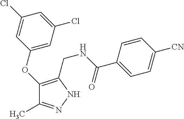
C1(OC2=C(CNC(C3=CC=C([CN])C=C3)=O)NN=C2C)=CC(Cl)=CC(Cl)=C1
